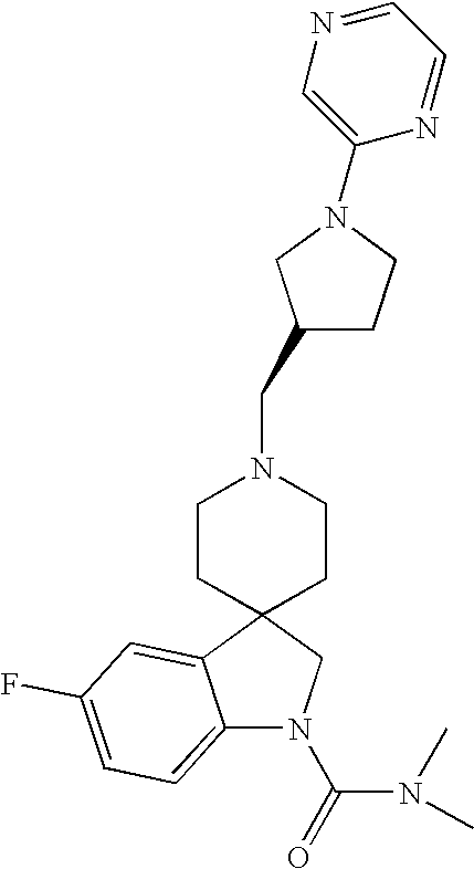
C12=CC=C(F)C=C1C1(CN2C(=O)N(C)C)CCN(CC2CCN(C3=CN=CC=N3)C2)CC1
